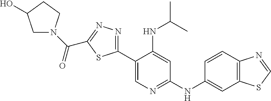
C1(C2=NN=C(C(=O)N3CC(O)CC3)S2)=CN=C(NC2=CC3=C(C=C2)N=CS3)C=C1NC(C)C
